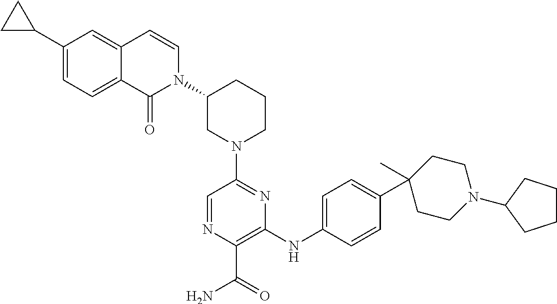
N1(C2=NC(NC3=CC=C(C4(C)CCN(C5CCCC5)CC4)C=C3)=C(C(=O)N)N=C2)CCCC(N2C=CC3=CC(C4CC4)=CC=C3C2=O)C1
